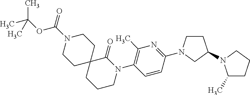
N1(C(OC(C)(C)C)=O)CCC2(CC1)CCCN(C1=C(C)N=C(N3CCC(N4C(C)CCC4)C3)C=C1)C2=O
